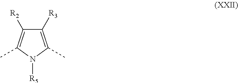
C1([R3])=C(C)N([R5])C(C)=C1[R2]
